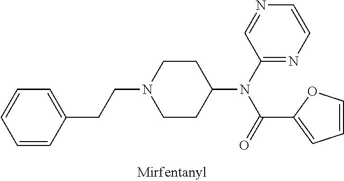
C1=CC(CCN2CCC(N(C3=NC=CN=C3)C(=O)C3=CC=CO3)CC2)=CC=C1
